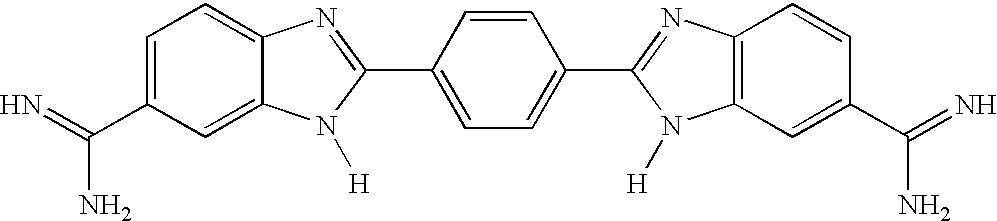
C1=C(C(N)=N)C=C2C(=C1)N=C(C1=CC=C(C3=NC4=C(C=C(C(N)=N)C=C4)N3[H])C=C1)N2[H]
